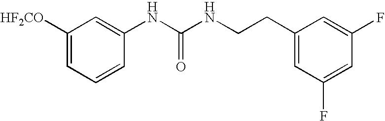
C1([HF2CO])=CC=CC(NC(NCCC2=CC(F)=CC(F)=C2)=O)=C1
